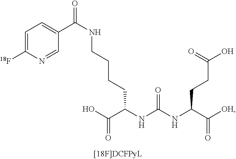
C1=C([18F])N=CC(C(NCCCCC(NC(=O)NC(CCC(=O)O)C(=O)[OH])C(O)=O)=O)=C1
